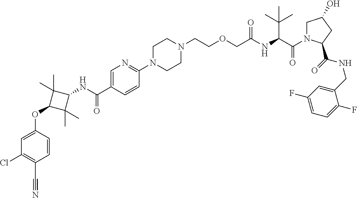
C1=C(C(NC2C(C)(C)C(OC3=CC(Cl)=C(C#N)C=C3)C2(C)C)=O)C=CC(N2CCN(CCOCC(NC(C(=O)N3CC(O)CC3C(NCC3=CC(F)=CC=C3F)=O)C(C)(C)C)=O)CC2)=N1
